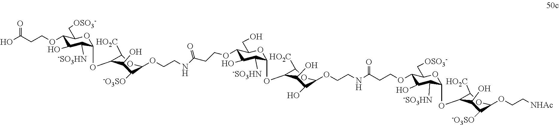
C1(OCCC(O)=O)C(O)C([-SO3HN])C(OC2C([HO2C])OC(OCCNC(CCOC3C(O)C([-SO3HN])C(OC4C([HO2C])OC(OCCNC(=O)CCOC5C(O)C([-SO3HN])C(OC6C([HO2C])OC(OCC[NHAc])C([-O3SO])C6O)OC5C[OSO3-])C(O)C4O)OC3CO)=O)C([-O3SO])C2O)OC1C[OSO3-]
